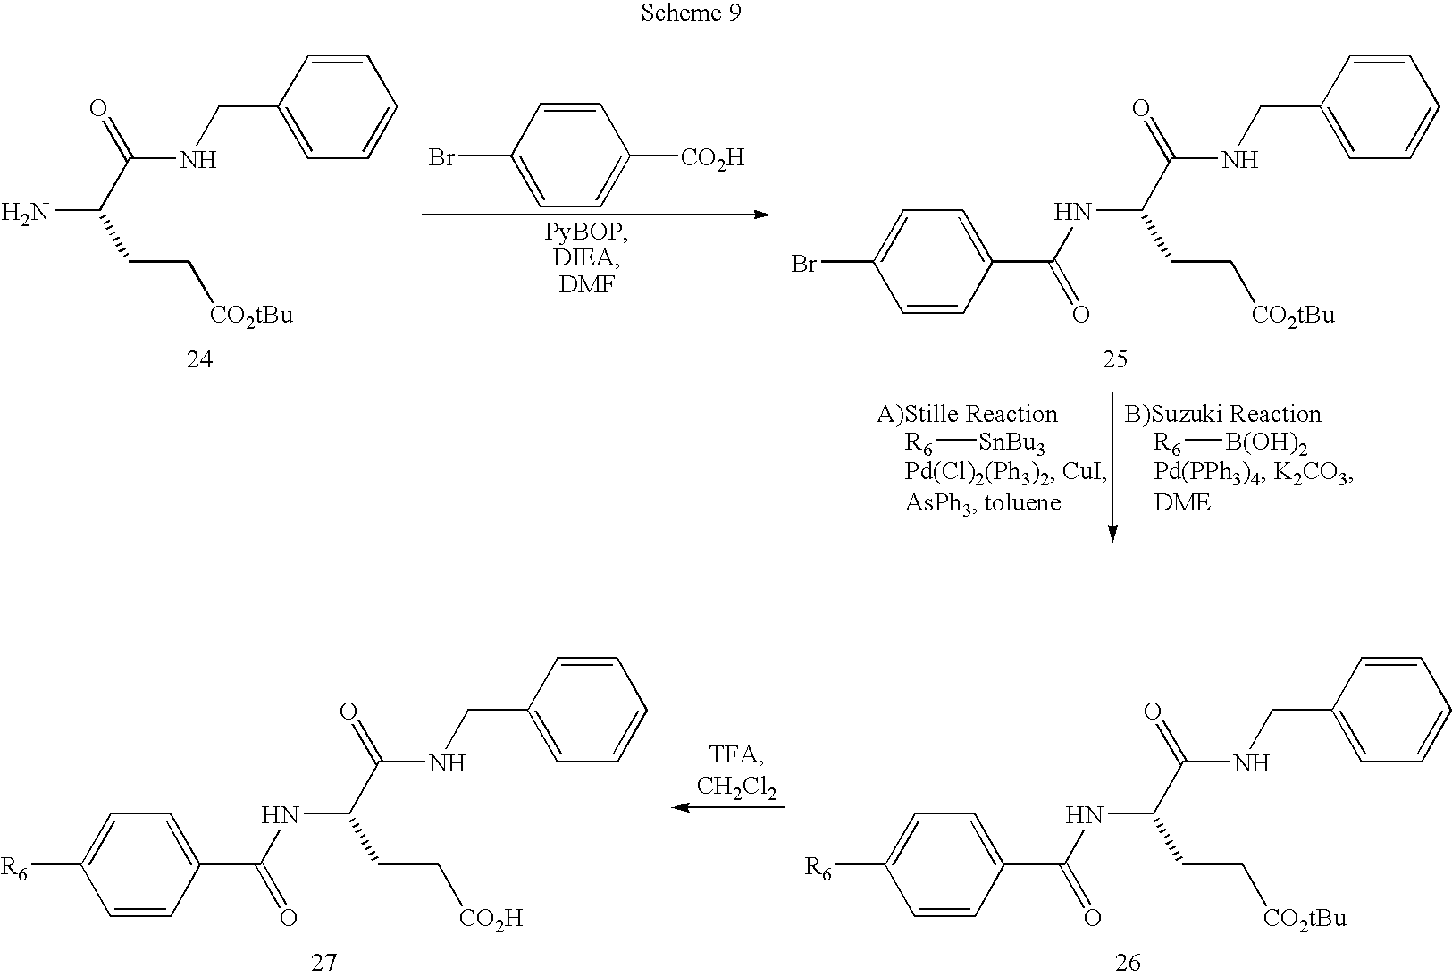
NC(C(=O)NCC1=CC=CC=C1)CC[CO2tBu].C1=C(Br)C=CC([CO2H])=C1.N(C(C(=O)NCC1=CC=CC=C1)CC[CO2tBu])C(C1=CC=C(Br)C=C1)=O.[R6][SnBu3].[R6][B(OH)2].[R6]C1=CC=C(C(=O)NC(C(=O)NCC2=CC=CC=C2)CC[CO2H])C=C1.[R6]C1=CC=C(C(=O)NC(C(=O)NCC2=CC=CC=C2)CC[CO2tBu])C=C1
